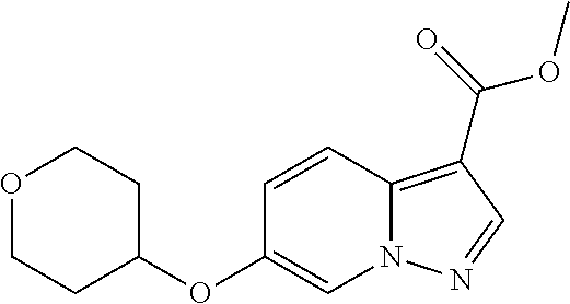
C12=C(C(=O)OC)C=NN1C=C(OC1CCOCC1)C=C2
